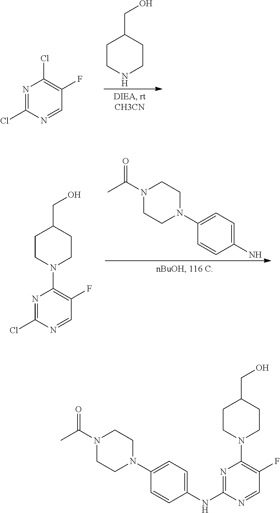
C1CNCCC1CO.N1=C(Cl)N=CC(F)=C1Cl.C1(N)=CC=C(N2CCN(C(C)=O)CC2)C=C1.N1=C(Cl)N=CC(F)=C1N1CCC(CO)CC1.C1(NC2=NC(N3CCC(CO)CC3)=C(F)C=N2)=CC=C(N2CCN(C(C)=O)CC2)C=C1
